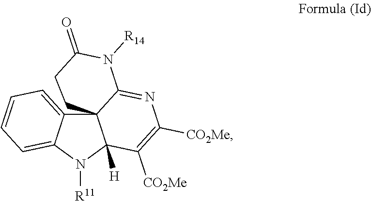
C123C4=CC=CC=C4N([R11])C1([H])C([CO2Me])=C([CO2Me])N=C2N([R14])C(=O)CC3
